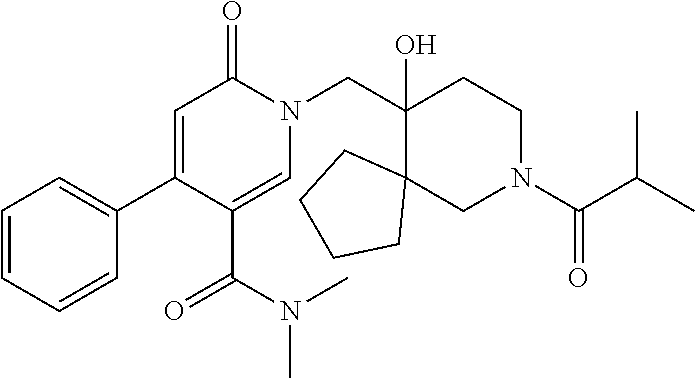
C1(C2=CC=CC=C2)=CC(=O)N(CC2(O)C3(CN(C(C(C)C)=O)CC2)CCCC3)C=C1C(=O)N(C)C
